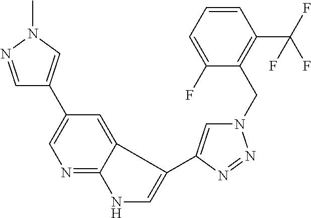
C1=NN(C)C=C1C1=CN=C2C(=C1)C(C1=CN(CC3=C(C(F)(F)F)C=CC=C3F)N=N1)=CN2
